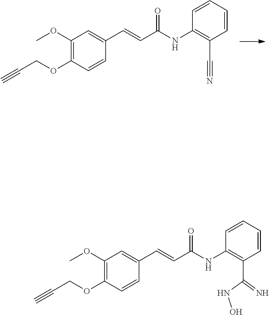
C1(OC)=C(OCC#C)C=CC(C=CC(=O)NC2=C(C#N)C=CC=C2)=C1.C1(OC)=C(OCC#C)C=CC(C=CC(=O)NC2=C(C(NO)=N)C=CC=C2)=C1
